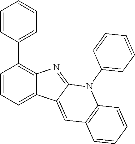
C1=CC=C2C(=C1C1=CC=CC=C1)N=C1C2=CC2=C(N1C1=CC=CC=C1)C=CC=C2
